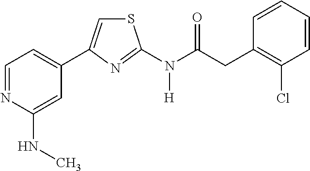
C1=NC(NC)=CC(C2=CSC(N(C(CC3=C(Cl)C=CC=C3)=O)[H])=N2)=C1
